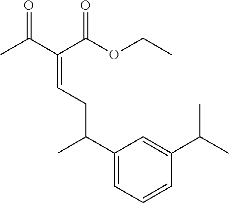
C(=CCC(C)C1=CC=CC(C(C)C)=C1)(C(C)=O)C(OCC)=O
